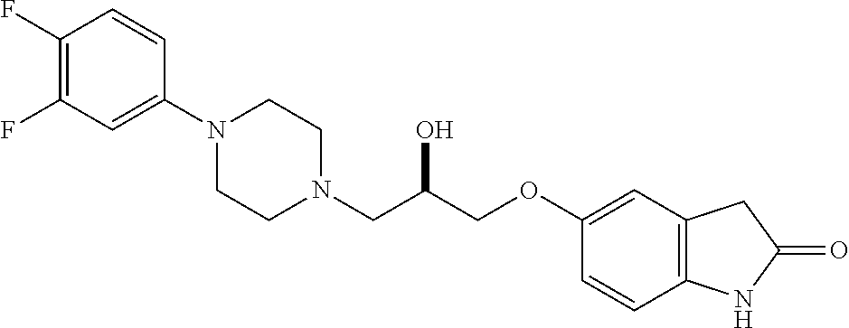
C1(F)=C(F)C=C(N2CCN(CC(COC3=CC4=C(C=C3)NC(=O)C4)O)CC2)C=C1
